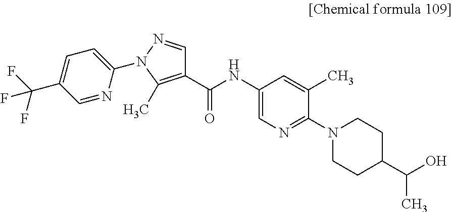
C1(C(F)(F)F)=CC=C(N2N=CC(C(NC3=CN=C(N4CCC(C(O)C)CC4)C(C)=C3)=O)=C2C)N=C1
